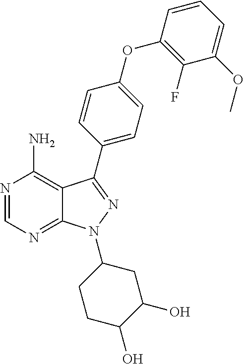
C12=C(N)N=CN=C1N(C1CCC(O)C(O)C1)N=C2C1=CC=C(OC2=C(F)C(OC)=CC=C2)C=C1
